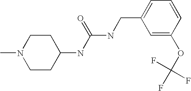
C1CN(C)CCC1NC(NCC1=CC=CC(OC(F)(F)F)=C1)=O
